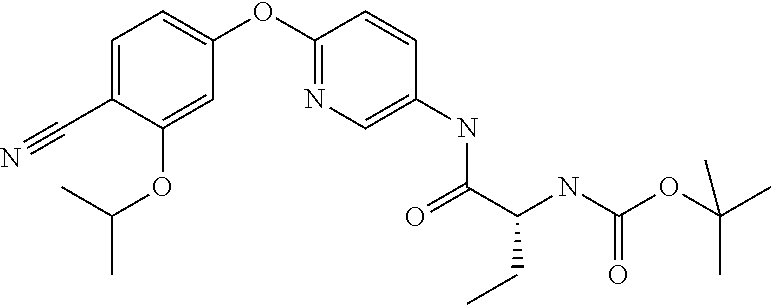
C1=C(OC(C)C)C(C#N)=CC=C1OC1=NC=C(NC(C(NC(=O)OC(C)(C)C)CC)=O)C=C1
